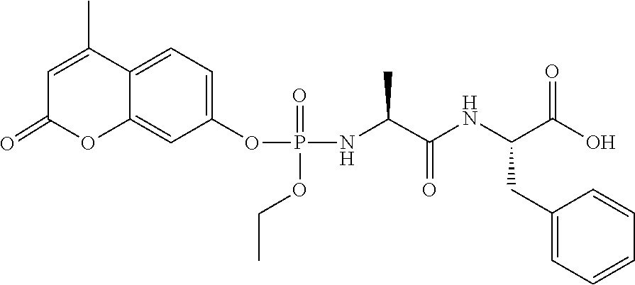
O(CC)P(OC1=CC=C2C(C)=CC(=O)OC2=C1)(=O)NC(C(=O)NC(CC1=CC=CC=C1)C(=O)O)C
